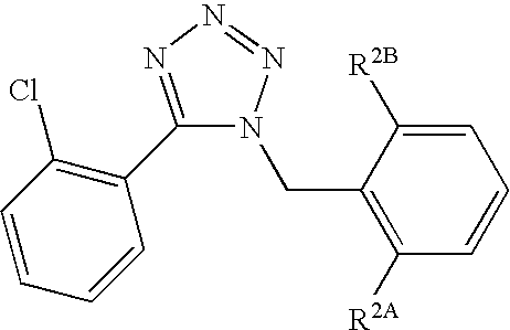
C1=CC(Cl)=C(C2=NN=NN2CC2=C([R2A])C=CC=C2[R2B])C=C1
